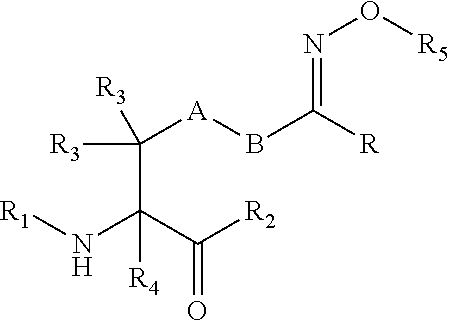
[R1]NC(C([R2])=O)(C([R3])([A]BC([R])=NO[R5])[R3])[R4]
